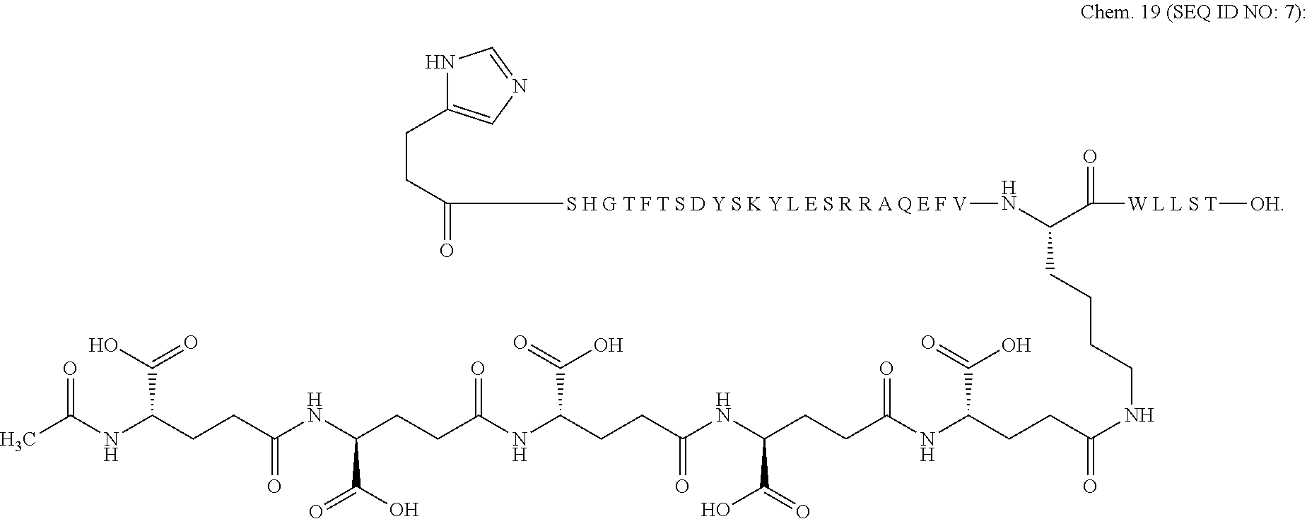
N1C(CCC(=O)[S H G T F T S D Y S K Y L E S R R A Q E F V]NC(C([W L L S T][OH])=O)CCCCNC(CCC(NC(CCC(NC(CCC(NC(CCC(NC(=O)CCC(NC(C)=O)C(=O)O)C(=O)O)=O)C(=O)O)=O)C(O)=O)=O)C(O)=O)=O)=CN=C1
